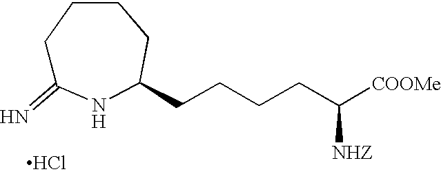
C1C(=N)NC(CCCCC([COOMe])[NHZ])CCC1.Cl
